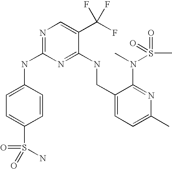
C1(CNC2=NC(NC3=CC=C(S(=O)(=O)N)C=C3)=NC=C2C(F)(F)F)=CC=C(C)N=C1N(S(C)(=O)=O)C
